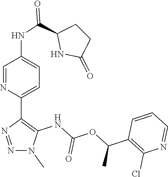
N1(C)N=NC(C2=CC=C(NC(C3CCC(=O)N3)=O)C=N2)=C1NC(OC(C1=C(Cl)N=CC=C1)C)=O
